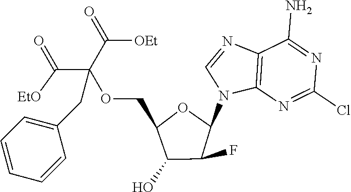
C12=C(N=C(Cl)N=C1N)N(C1OC(COC(C(=O)[EtO])(C(=O)[OEt])CC3=CC=CC=C3)C(O)C1F)C=N2
